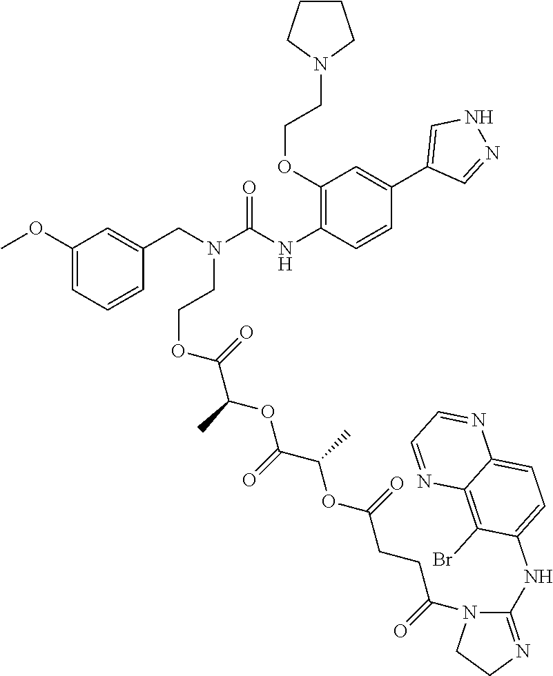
C1(OCCN2CCCC2)=C(NC(N(CC2=CC(OC)=CC=C2)CCOC(C(OC(C(OC(CCC(N2C(NC3=CC=C4C(=C3Br)N=CC=N4)=NCC2)=O)=O)C)=O)C)=O)=O)C=CC(C2=CNN=C2)=C1
